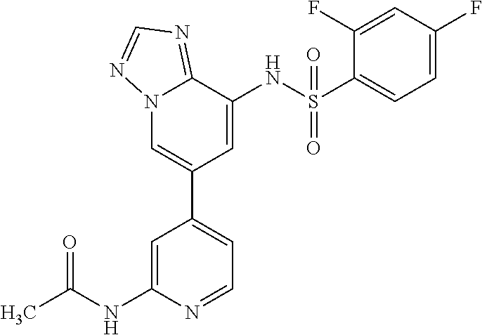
C1=NC(NC(C)=O)=CC(C2=CN3C(=NC=N3)C(NS(C3=CC=C(F)C=C3F)(=O)=O)=C2)=C1
